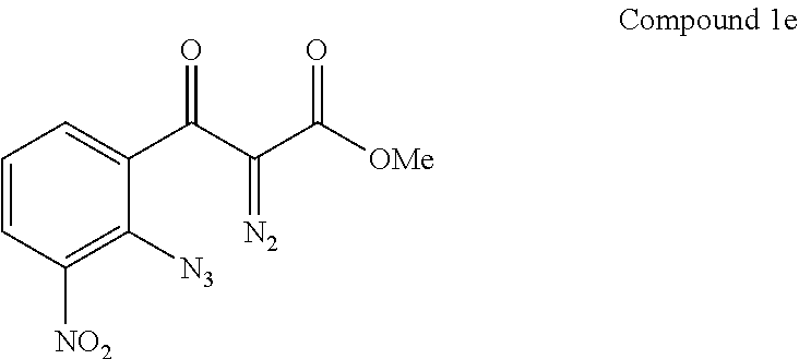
C1=CC([NO2])=C([N3])C(C(C(C([OMe])=O)=[N2])=O)=C1
